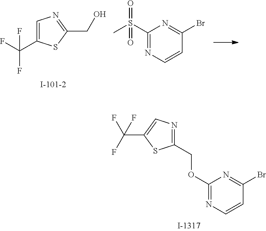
C1=C(C(F)(F)F)SC(CO)=N1.C1(S(C)(=O)=O)=NC=CC(Br)=N1.C1(OCC2=NC=C(C(F)(F)F)S2)=NC=CC(Br)=N1
